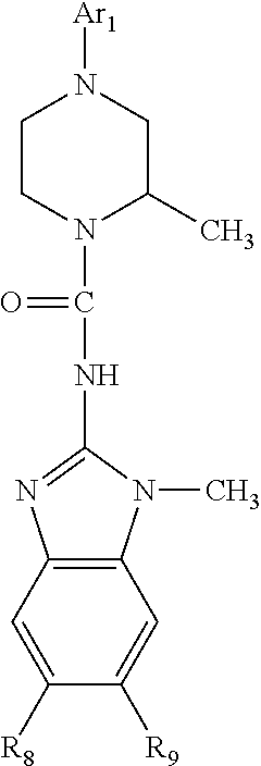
C1CN(C(=O)NC2=NC3=C(N2C)C=C([R9])C([R8])=C3)C(C)CN1[Ar1]
